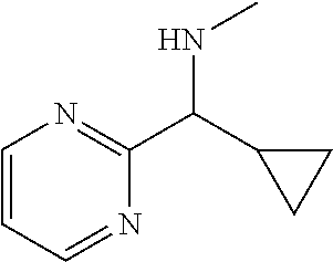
N(C(C1=NC=CC=N1)C1CC1)C
